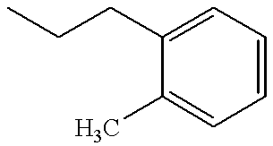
CCCC1=CC=CC=C1C
